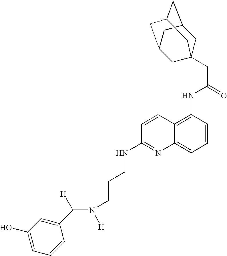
C1C2CC3CC(CC1(CC(=O)NC1=C4C(=CC=C1)N=C(NCCCN([H])C([H])C1=CC(O)=CC=C1)C=C4)C3)C2
